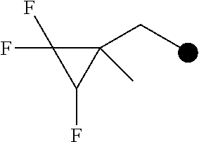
C1(CC)(C)C(F)(F)C1F
